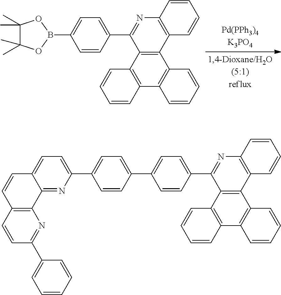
B1(C2=CC=C(C3=NC4=C(C5=C3C3=C(C6=C5C=CC=C6)C=CC=C3)C=CC=C4)C=C2)OC(C)(C)C(C)(C)O1.C12=NC(C3=CC=C(C4=CC=C(C5=NC6=C(C7=C5C5=C(C8=C7C=CC=C8)C=CC=C5)C=CC=C6)C=C4)C=C3)=CC=C1C=CC1=C2N=C(C2=CC=CC=C2)C=C1
